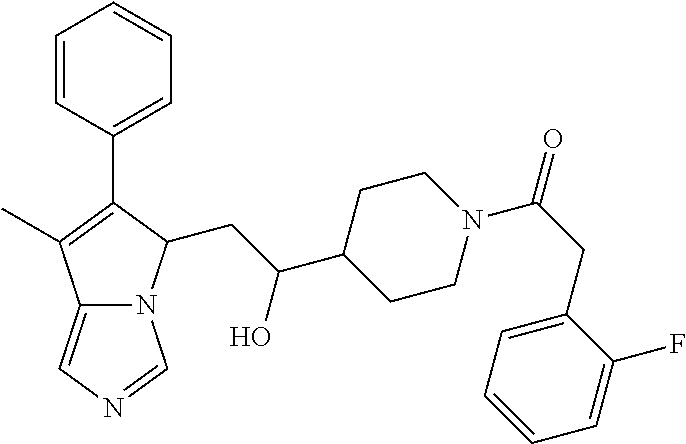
C1CN(C(CC2=CC=CC=C2F)=O)CCC1C(CC1N2C(=CN=C2)C(C)=C1C1=CC=CC=C1)O
